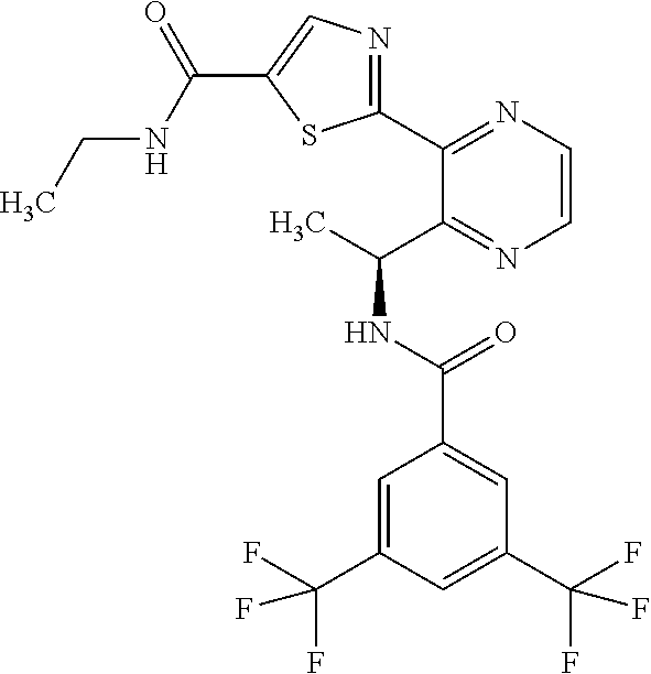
C1(C2=NC=CN=C2C(C)NC(C2=CC(C(F)(F)F)=CC(C(F)(F)F)=C2)=O)=NC=C(C(NCC)=O)S1
